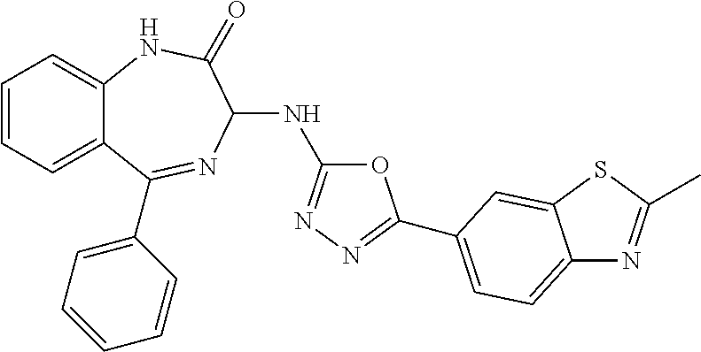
C1=CC=C2C(=C1)NC(=O)C(NC1=NN=C(C3=CC=C4N=C(C)SC4=C3)O1)N=C2C1=CC=CC=C1
